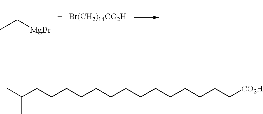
CC([MgBr])C.[Br(CH2)14CO2H].CC(CCCCCCCCCCCCCC[CO2H])C
